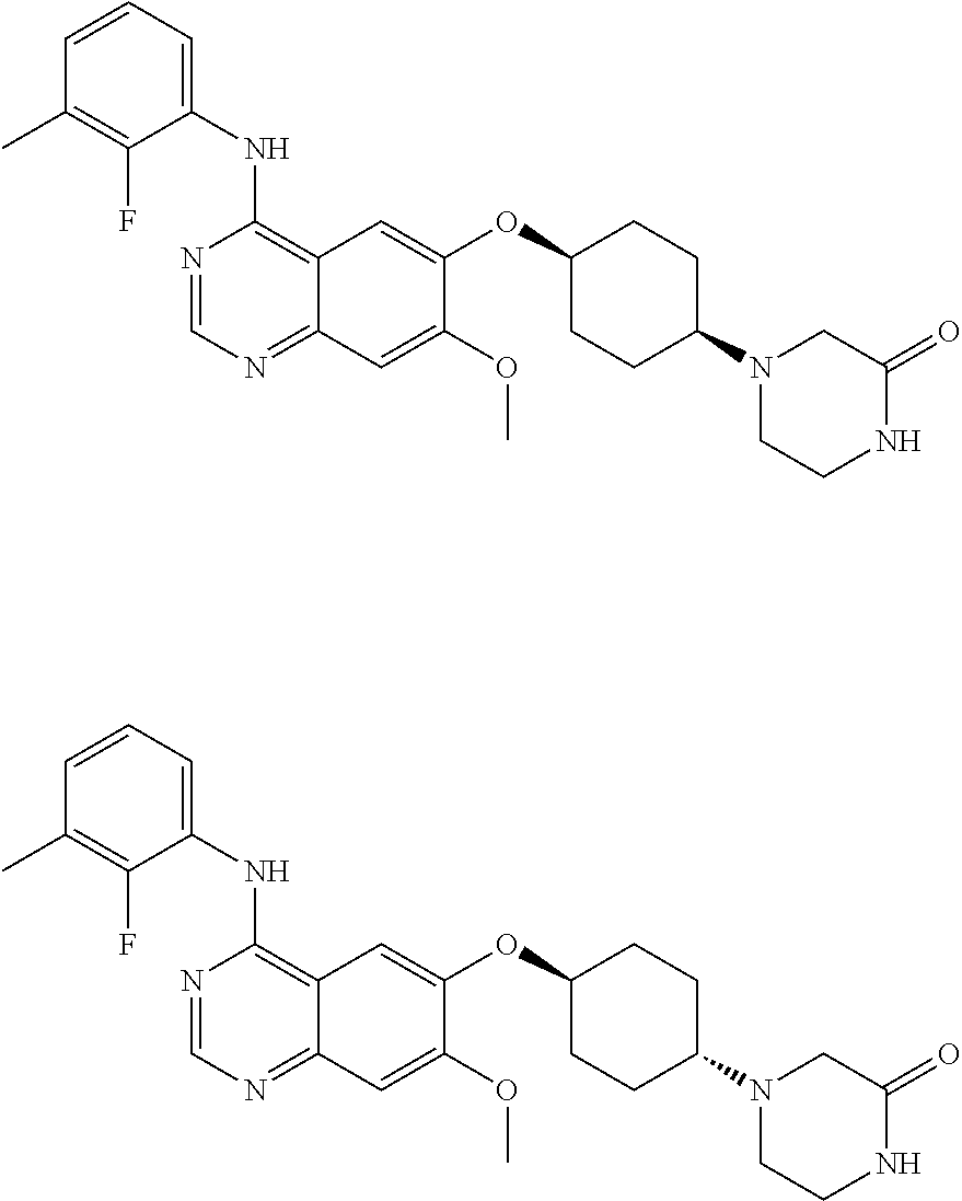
C1=CC=C(NC2=C3C(=NC=N2)C=C(OC)C(OC2CCC(N4CCNC(=O)C4)CC2)=C3)C(F)=C1C.C1=CC=C(NC2=C3C(=NC=N2)C=C(OC)C(OC2CCC(N4CCNC(=O)C4)CC2)=C3)C(F)=C1C
